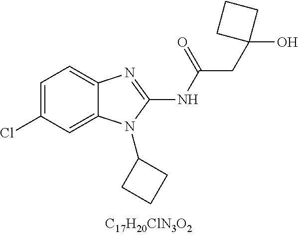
C1=C(Cl)C=C2C(=C1)N=C(NC(CC1(O)CCC1)=O)N2C1CCC1
